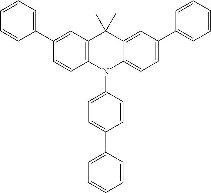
C1(C2=CC=CC=C2)=CC2=C(C=C1)N(C1=CC=C(C3=CC=CC=C3)C=C1)C1=CC=C(C3=CC=CC=C3)C=C1C2(C)C
